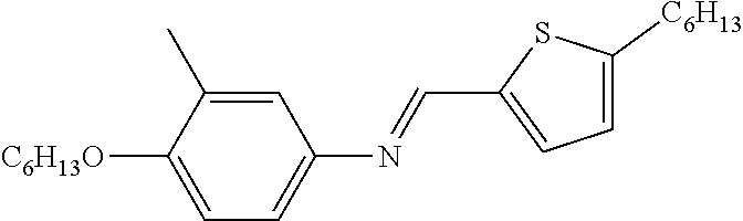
C1=C(C)C([C6H13O])=CC=C1N=CC1=CC=C([C6H13])S1
